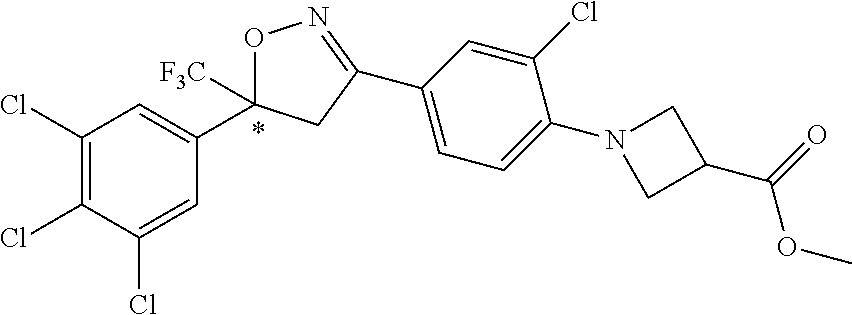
C1(Cl)=C(Cl)C(Cl)=CC(C2([F3C])ON=C(C3=CC=C(N4CC(C(=O)OC)C4)C(Cl)=C3)C2)=C1
